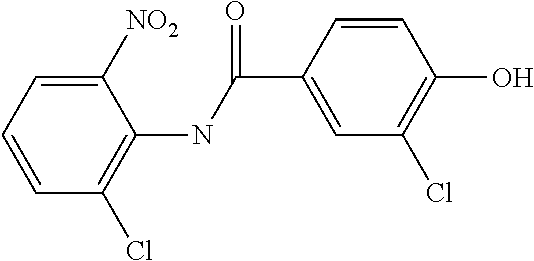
C1=CC=C([NO2])C(NC(C2=CC(Cl)=C(O)C=C2)=O)=C1Cl
